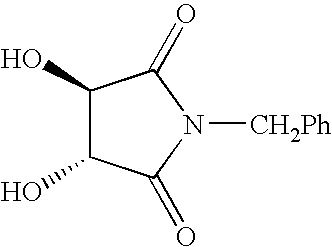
C1(O)C(O)C(=O)N([CH2Ph])C1=O
